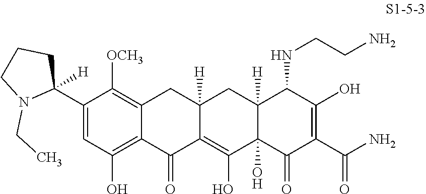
C1(C2([H])CCCN2CC)=CC(O)=C2C(=C1[OCH3])CC1([H])C(=C(O)C3(O)C([H])(C1)C(NCCN)C(O)=C(C(N)=O)C3=O)C2=O
